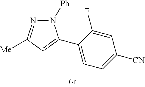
C1=C(F)C(C2=CC([Me])=NN2[Ph])=CC=C1[CN]
